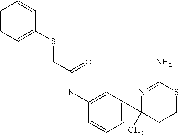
N1=C(N)SCCC1(C1=CC=CC(NC(CSC2=CC=CC=C2)=O)=C1)C
